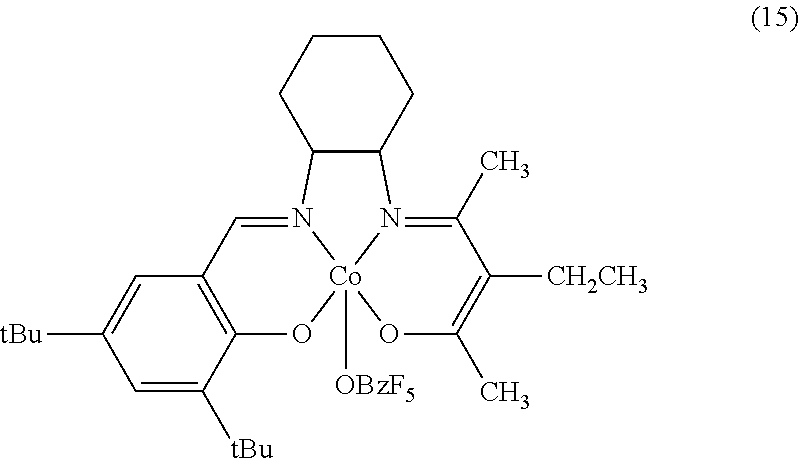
C1=C([tBu])C2=C(C=C1[tBu])C=N1[Co]3([OBzF5])(O2)OC(C)=C([CH2CH3])C(C)=N3C2C1CCCC2
